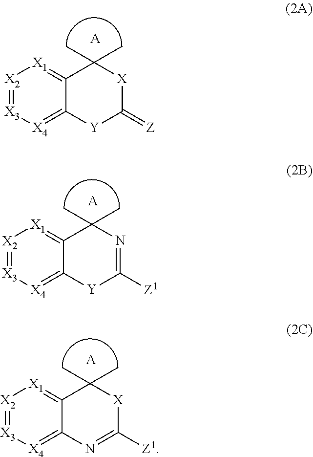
[X2]1=[X3][X4]=C2C(=[X1]1)C(C)(C)[X]C(=[Z])[Y]2.[A].[X2]1=[X3][X4]=C2C(=[X1]1)C(C)(C)N=C([Z1])[Y]2.[A].[X2]1=[X3][X4]=C2C(=[X1]1)C(C)(C)[X]C([Z1])=N2.[A]
